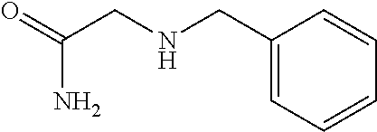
C1(CNCC(=O)N)=CC=CC=C1
